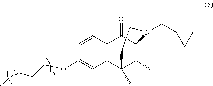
O(C1=CC2=C(C=C1)C(=O)C1C(C)C2(C)CCN1CC1CC1)CCOC
